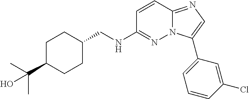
C1(CNC2=NN3C(=NC=C3C3=CC=CC(Cl)=C3)C=C2)CCC(C(C)(O)C)CC1
